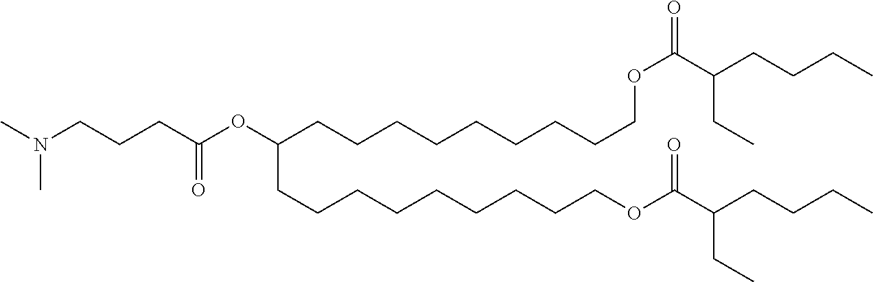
C(CCC(OC(CCCCCCCCCOC(C(CC)CCCC)=O)CCCCCCCCCOC(C(CC)CCCC)=O)=O)N(C)C
